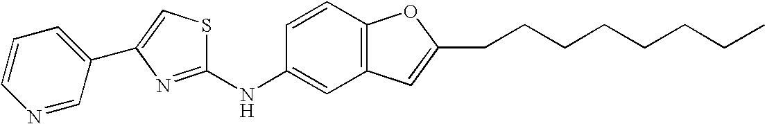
S1C(NC2=CC3=C(C=C2)OC(CCCCCCCC)=C3)=NC(C2=CC=CN=C2)=C1
